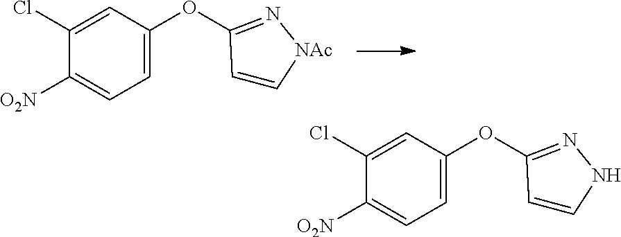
C1=C(OC2=N[NAc]C=C2)C=C(Cl)C([O2N])=C1.C1=C(OC2=NNC=C2)C=C(Cl)C([O2N])=C1
